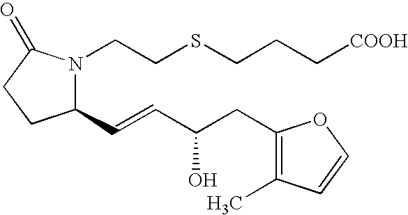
C1(C=CC(CC2=C(C)C=CO2)O)N(CCSCCC[COOH])C(=O)CC1
